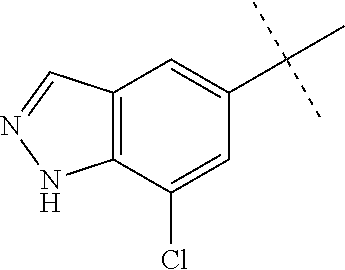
C12=C(C=NN1)C=C(C(C)(C)C)C=C2Cl
